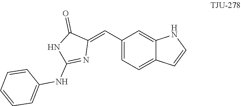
C1=C(C=C2N=C(NC3=CC=CC=C3)NC2=O)C=C2C(=C1)C=CN2
